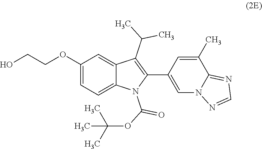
C1(OCCO)=CC=C2C(=C1)C(C(C)C)=C(C1=CN3C(=NC=N3)C(C)=C1)N2C(=O)OC(C)(C)C
